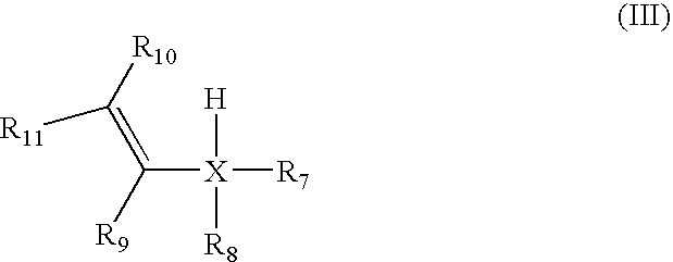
[R7][X](C([R9])=C([R10])[R11])([H])[R8]
